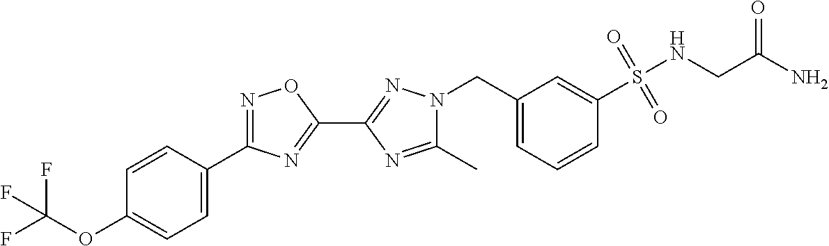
C1(C)=NC(C2=NC(C3=CC=C(OC(F)(F)F)C=C3)=NO2)=NN1CC1=CC=CC(S(NCC(N)=O)(=O)=O)=C1
